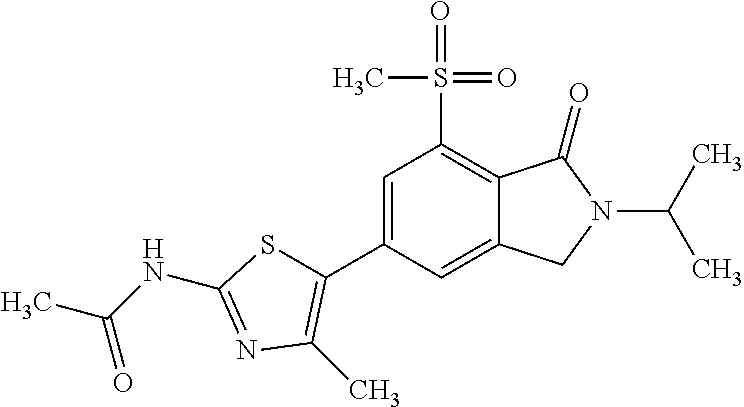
C1=C(C2=C(C)N=C(NC(C)=O)S2)C=C2C(=C1S(=O)(=O)C)C(=O)N(C(C)C)C2
